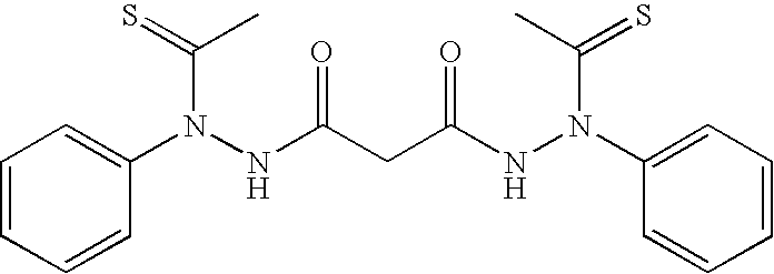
C1(N(NC(CC(NN(C2=CC=CC=C2)C(C)=S)=O)=O)C(=S)C)=CC=CC=C1
